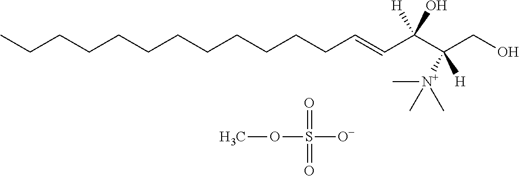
CCCCCCCCCCCCC=CC(C(CO)([H])[N+](C)(C)C)(O)[H].COS(=O)(=O)[O-]
